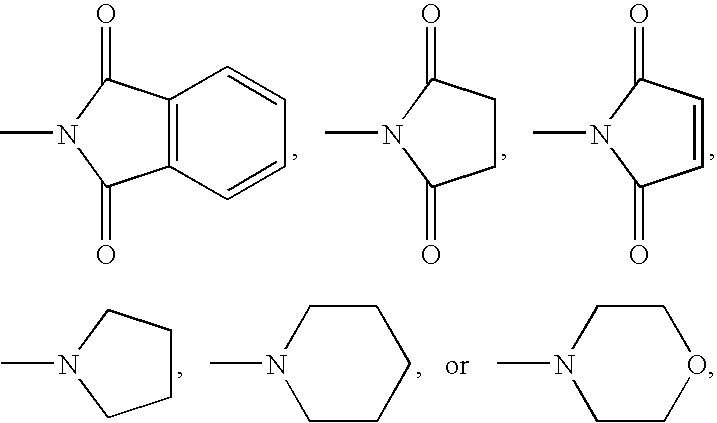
C1CC(=O)N(C)C1=O.C1=CC(=O)N(C)C1=O.C12=C(C(=O)N(C)C1=O)C=CC=C2.C1CCN(C)C1.C1CN(C)CCC1.C1CN(C)CCO1
